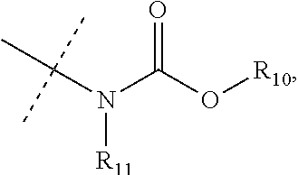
N(C(O[R10])=O)(C(C)(C)C)[R11]
